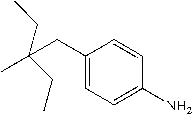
C1(CC(C)(CC)CC)=CC=C(N)C=C1
